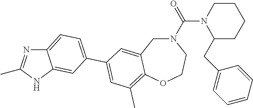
CC1=NC2=CC=C(C3=CC(C)=C4C(=C3)CN(C(=O)N3C(CC5=CC=CC=C5)CCCC3)CCO4)C=C2N1
